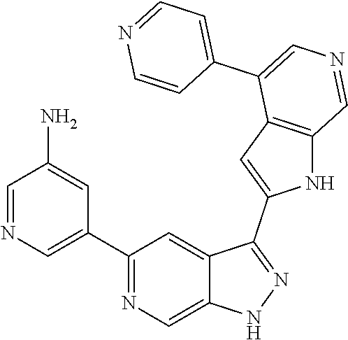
C1(C2=CN=CC(N)=C2)=NC=C2C(=C1)C(C1=CC3=C(N1)C=NC=C3C1=CC=NC=C1)=NN2
